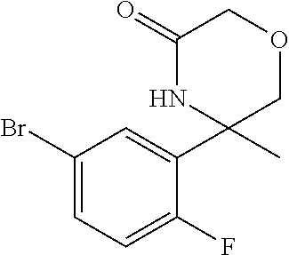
C1(Br)=CC=C(F)C(C2(C)COCC(=O)N2)=C1
